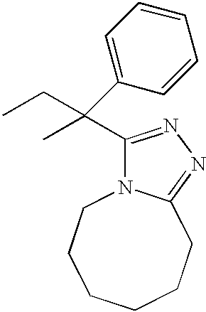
C1(C(C2=CC=CC=C2)(CC)C)=NN=C2N1CCCCCC2
